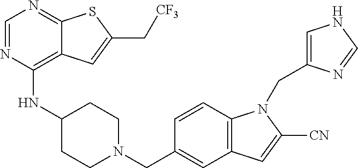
C1=NC(NC2CCN(CC3=CC4=C(C=C3)N(CC3=CNC=N3)C([CN])=C4)CC2)=C2C(=N1)SC(C[CF3])=C2
